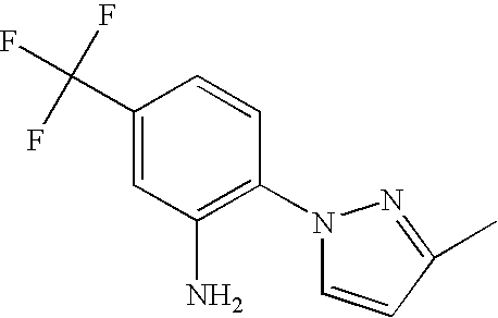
C1(C(F)(F)F)=CC(N)=C(N2C=CC(C)=N2)C=C1
